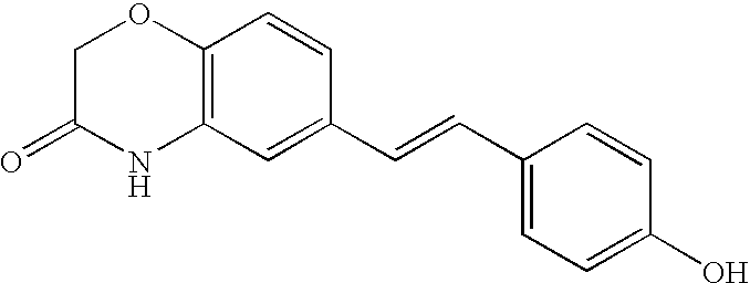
C12=C(C=C(C=CC3=CC=C(O)C=C3)C=C1)NC(=O)CO2
